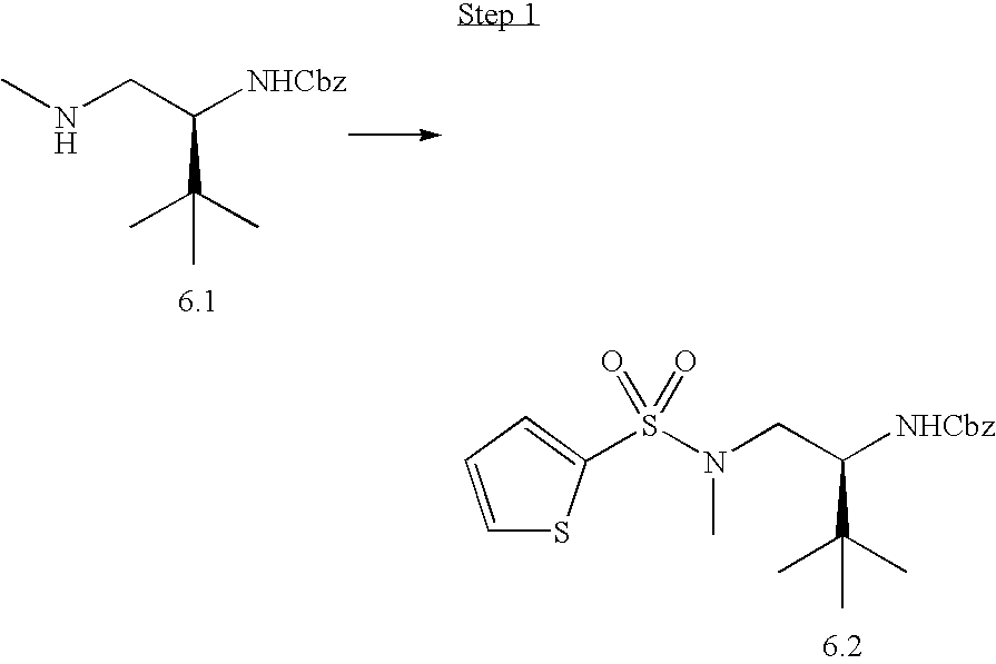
CNCC([NHCbz])C(C)(C)C.S(N(CC([NHCbz])C(C)(C)C)C)(=O)(=O)C1=CC=CS1
